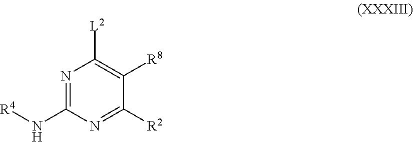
[L2]C1=C([R8])C([R2])=NC(N[R4])=N1
